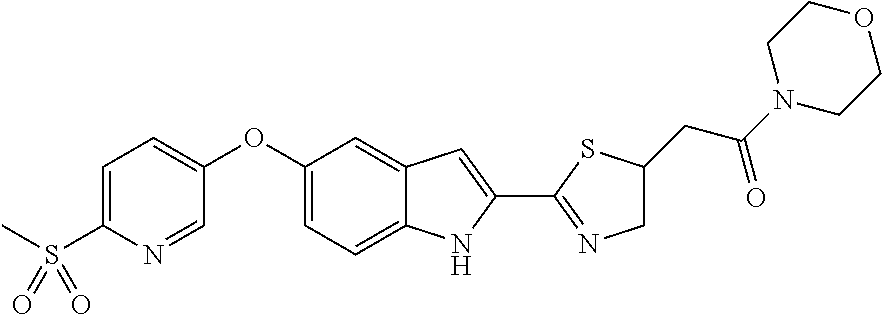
CS(C1=CC=C(OC2=CC=C3C(=C2)C=C(C2=NCC(CC(N4CCOCC4)=O)S2)N3)C=N1)(=O)=O
